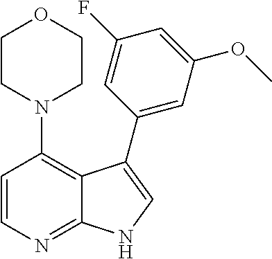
C1=CN=C2C(=C1N1CCOCC1)C(C1=CC(OC)=CC(F)=C1)=CN2
